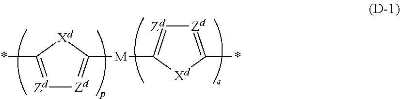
[Zd]1=C(*)[Xd]C([M]C2=[Zd][Zd]=C(*)[Xd]2)=[Zd]1
